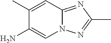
C1(C)=CC2=NC(C)=NN2C=C1N
